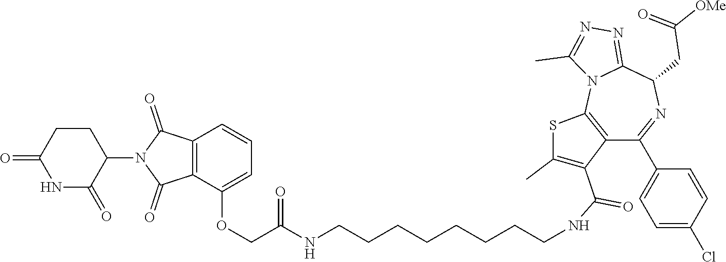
N(C(COC1=CC=CC2=C1C(=O)N(C1C(=O)NC(=O)CC1)C2=O)=O)CCCCCCCCNC(C1=C(C)SC2=C1C(C1=CC=C(Cl)C=C1)=NC(CC([OMe])=O)C1=NN=C(C)N12)=O
